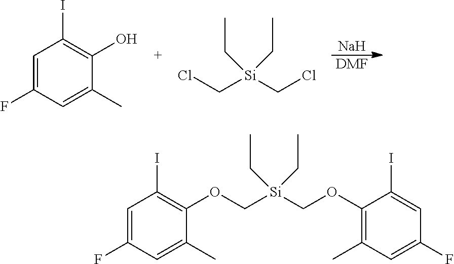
[Na].[DMF].C1=C(F)C=C(C)C(O)=C1I.ClC[Si](CCl)(CC)CC.C1=C(F)C=C(C)C(OC[Si](COC2=C(C)C=C(F)C=C2I)(CC)CC)=C1I
